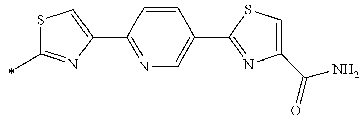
S1C=C(C2=NC=C(C3=NC(C(N)=O)=CS3)C=C2)N=C1C
